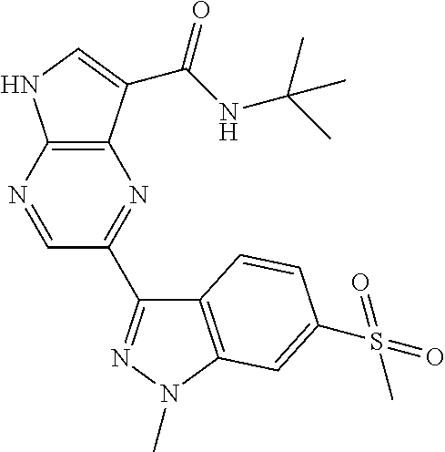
C12=C(C(C(NC(C)(C)C)=O)=CN1)N=C(C1=NN(C)C3=C1C=CC(S(C)(=O)=O)=C3)C=N2
